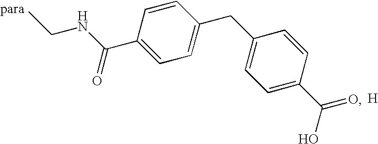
C1(C(NCC)=O)=CC=C(CC2=CC=C(C(=O)O)C=C2)C=C1.[H]
